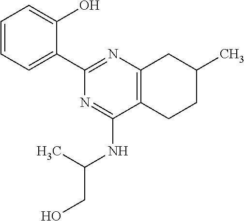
C1=CC=C(C2=NC3=C(C(NC(CO)C)=N2)CCC(C)C3)C(O)=C1
